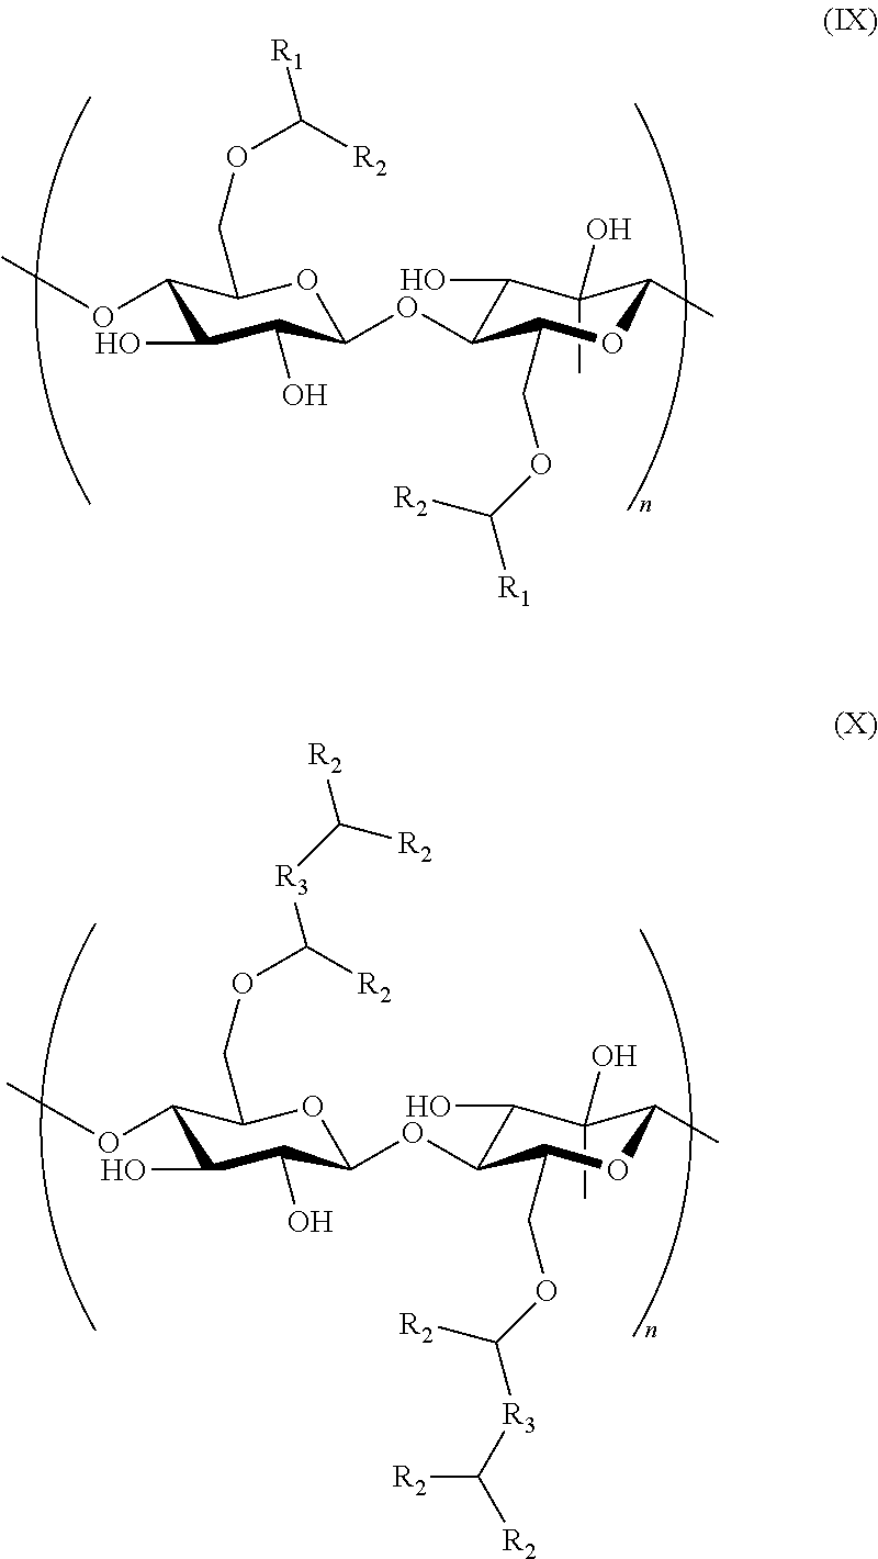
C1(C)(O)C(O)C(OC2C(O)C(O)C(OC)C(COC([R2])[R1])O2)C(COC([R1])[R2])OC1C.C1(C)(O)C(O)C(OC2C(O)C(O)C(OC)C(COC([R2])[R3]C([R2])[R2])O2)C(COC([R3]C([R2])[R2])[R2])OC1C
